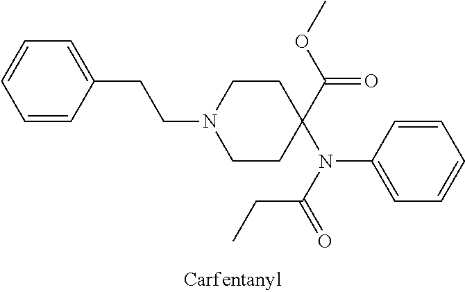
C1(CCN2CCC(C(=O)OC)(N(C(=O)CC)C3=CC=CC=C3)CC2)=CC=CC=C1
